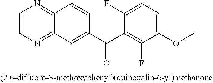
C1=CN=C2C(=N1)C=CC(C(C1=C(F)C(OC)=CC=C1F)=O)=C2
